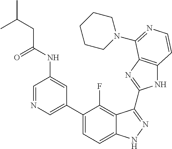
C1=C(C2=CC=C3C(=C2F)C(C2=NC4=C(N2)C=CN=C4N2CCCCC2)=NN3)C=C(NC(=O)CC(C)C)C=N1
